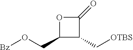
O1C(CO[Bz])C(C[OTBS])C1=O
